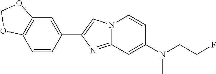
C1(C2=CN3C(=N2)C=C(N(CCF)C)C=C3)=CC2=C(C=C1)OCO2
